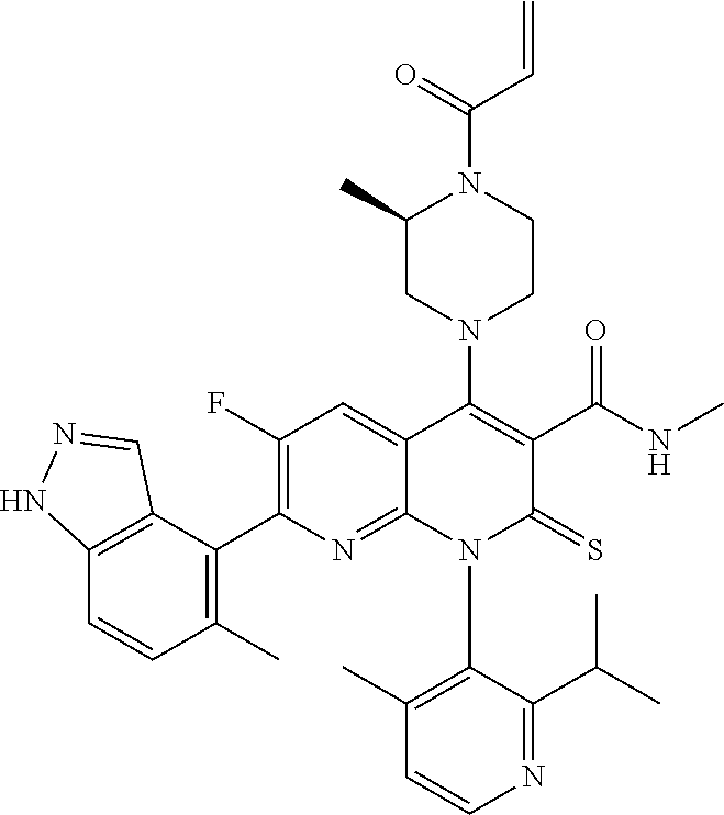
C1=CN=C(C(C)C)C(N2C(=S)C(C(=O)NC)=C(N3CC(C)N(C(C=C)=O)CC3)C3=CC(F)=C(C4=C(C)C=CC5=C4C=NN5)N=C23)=C1C
